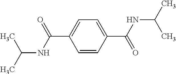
C1=C(C(NC(C)C)=O)C=CC(C(=O)NC(C)C)=C1
